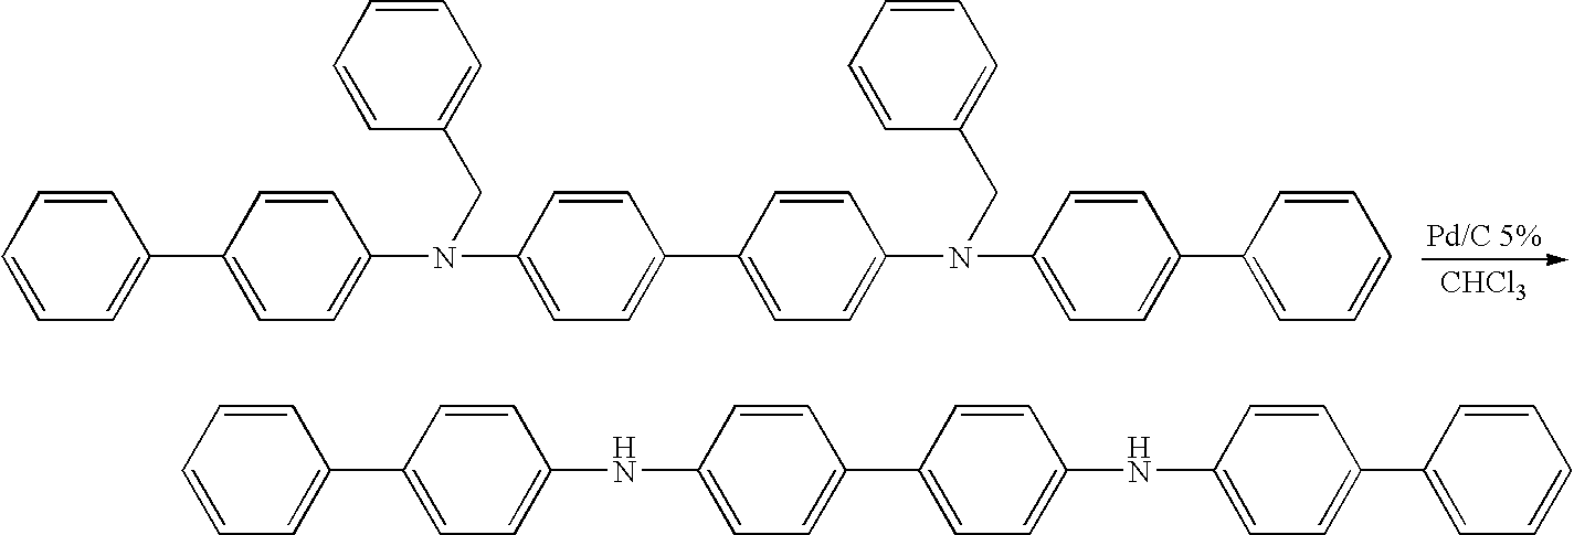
C1=CC=CC=C1C1=CC=C(N(C2=CC=C(C3=CC=C(N(C4=CC=C(C5=CC=CC=C5)C=C4)CC4=CC=CC=C4)C=C3)C=C2)CC2=CC=CC=C2)C=C1.[CHCl3].C1=CC=CC=C1C1=CC=C(NC2=CC=C(C3=CC=C(NC4=CC=C(C5=CC=CC=C5)C=C4)C=C3)C=C2)C=C1
